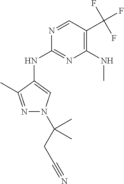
C1(NC2=CN(C(CC#N)(C)C)N=C2C)=NC(NC)=C(C(F)(F)F)C=N1
